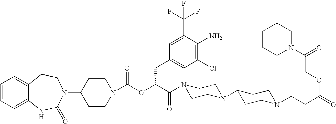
C1=CC=C2C(=C1)CCN(C1CCN(C(OC(C(N3CCN(C4CCN(CCC(=O)OCC(N5CCCCC5)=O)CC4)CC3)=O)CC3=CC(Cl)=C(N)C(C(F)(F)F)=C3)=O)CC1)C(=O)N2
